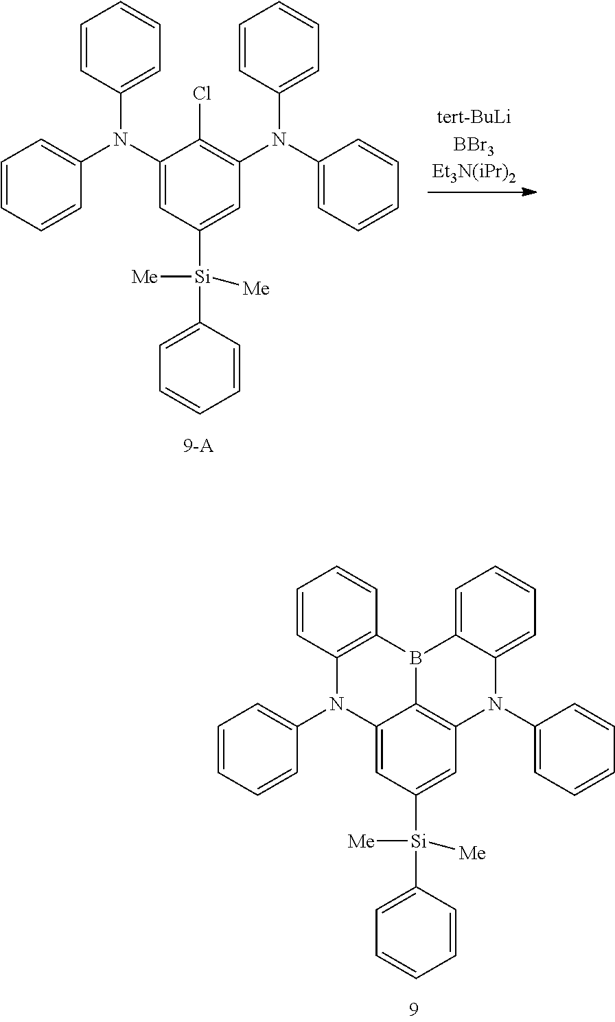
C12=CC([Si](C3=CC=CC=C3)([Me])[Me])=CC3=C1B(C1=C(N2C2=CC=CC=C2)C=CC=C1)C1=CC=CC=C1N3C1=CC=CC=C1.C1(N(C2=CC=CC=C2)C2=CC=CC=C2)=CC([Si](C2=CC=CC=C2)([Me])[Me])=CC(N(C2=CC=CC=C2)C2=CC=CC=C2)=C1Cl
